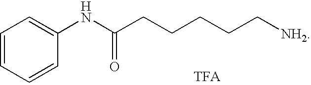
C1=CC=CC(NC(CCCCC[NH2])=O)=C1
